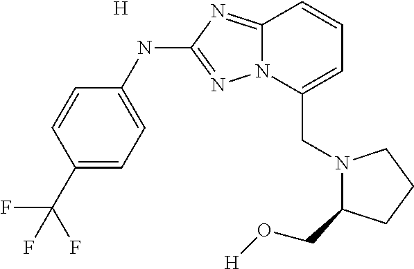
C(C1=CC=CC2=NC(NC3=CC=C(C(F)(F)F)C=C3)=NN12)N1C(CO[H])CCC1.[H]
